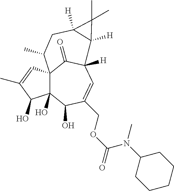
C12(O)C3(C=C(C)C1O)C(=O)C([H])(C=C(COC(=O)N(C1CCCCC1)C)C2O)C1([H])C([H])(CC3C)C1(C)C
